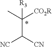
[NC]C([CN])C(C)([CO2R])[R3]
